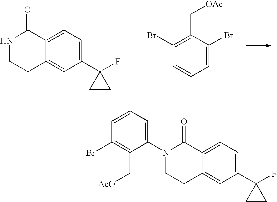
N1CCC2=CC(C3(F)CC3)=CC=C2C1=O.C1=C(Br)C(C[OAc])=C(Br)C=C1.N1(C2=CC=CC(Br)=C2C[AcO])CCC2=CC(C3(F)CC3)=CC=C2C1=O
